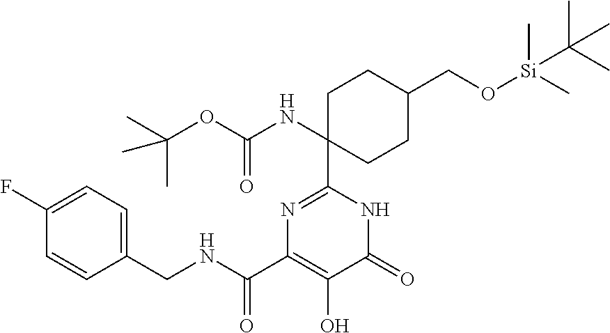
C1C(NC(OC(C)(C)C)=O)(C2=NC(C(NCC3=CC=C(F)C=C3)=O)=C(O)C(=O)N2)CCC(CO[Si](C)(C)C(C)(C)C)C1
